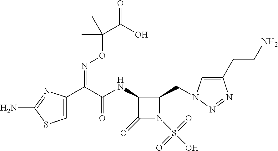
C1=C(C(C(NC2C(=O)N(S(O)(=O)=O)C2CN2C=C(CCN)N=N2)=O)=NOC(C(=O)O)(C)C)N=C(N)S1
